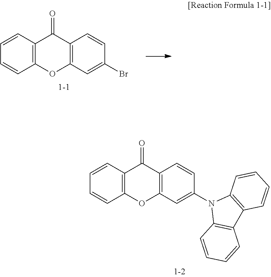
C1=CC2=C(C=C1)C(=O)C1=C(O2)C=C(Br)C=C1.C1=CC2=C(C=C1)C(=O)C1=C(O2)C=C(N2C3=C(C4=C2C=CC=C4)C=CC=C3)C=C1
